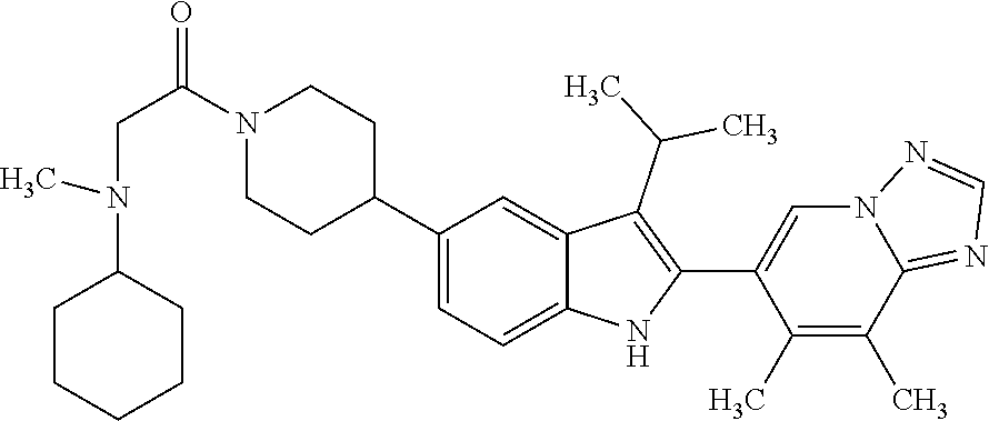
C1(C2CCN(C(CN(C3CCCCC3)C)=O)CC2)=CC=C2C(=C1)C(C(C)C)=C(C1=CN3C(=NC=N3)C(C)=C1C)N2
